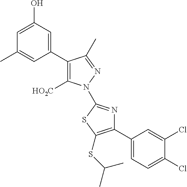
C1(C2=C([HO2C])N(C3=NC(C4=CC=C(Cl)C(Cl)=C4)=C(SC(C)C)S3)N=C2C)=CC(O)=CC(C)=C1
